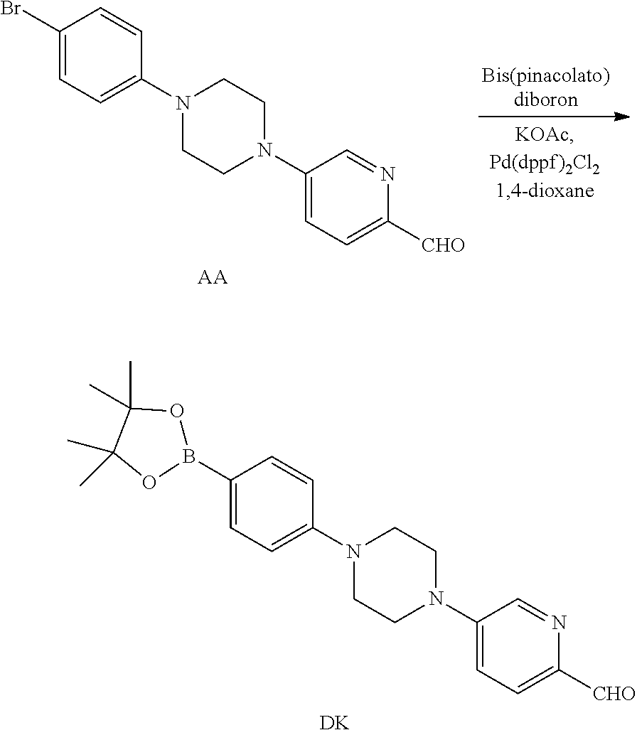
C1(Br)=CC=C(N2CCN(C3=CC=C([CHO])N=C3)CC2)C=C1.[AA].C1(B2OC(C)(C)C(C)(C)O2)=CC=C(N2CCN(C3=CC=C([CHO])N=C3)CC2)C=C1.[DK]
